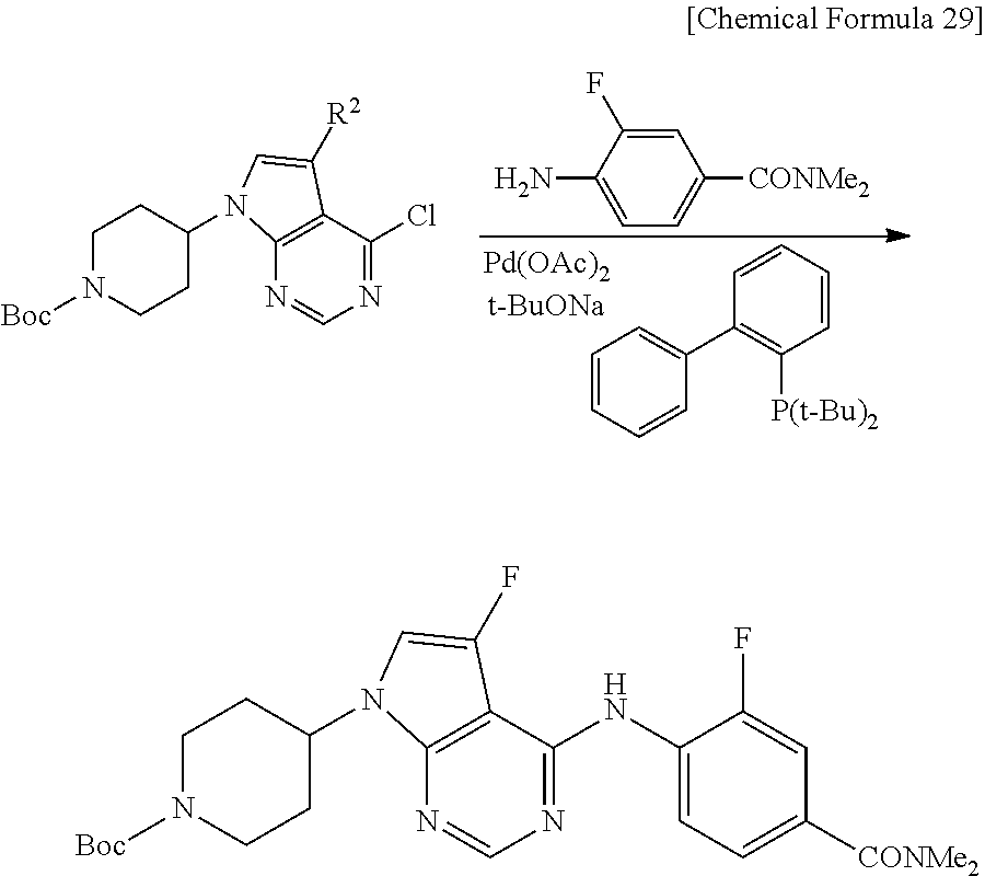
C1=C(F)C(N)=CC=C1[CONMe2].C1=CC=CC(C2=C([P(t-Bu)2])C=CC=C2)=C1.C12=C(N=CN=C1Cl)N(C1CCN([Boc])CC1)C=C2[R2].C12=C(N=CN=C1NC1=CC=C([CONMe2])C=C1F)N(C1CCN([Boc])CC1)C=C2F
